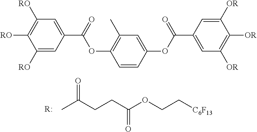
[R:].CC(CCC(OCC[C6F13])=O)=O.C1=CC(OC(C2=CC([OR])=C([OR])C([OR])=C2)=O)=CC(C)=C1OC(C1=CC([RO])=C([RO])C([RO])=C1)=O
